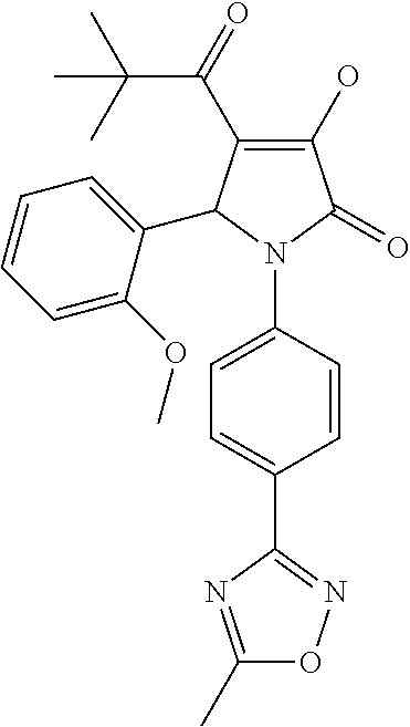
O=C(C1=C(O)C(=O)N(C2=CC=C(C3=NOC(C)=N3)C=C2)C1C1=CC=CC=C1OC)C(C)(C)C
